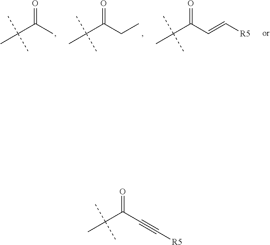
CC(C(C#C[R5])=O)(C)C.CC(C(CC)=O)(C)C.CC(C(C)=O)(C)C.CC(C(C=C[R5])=O)(C)C
